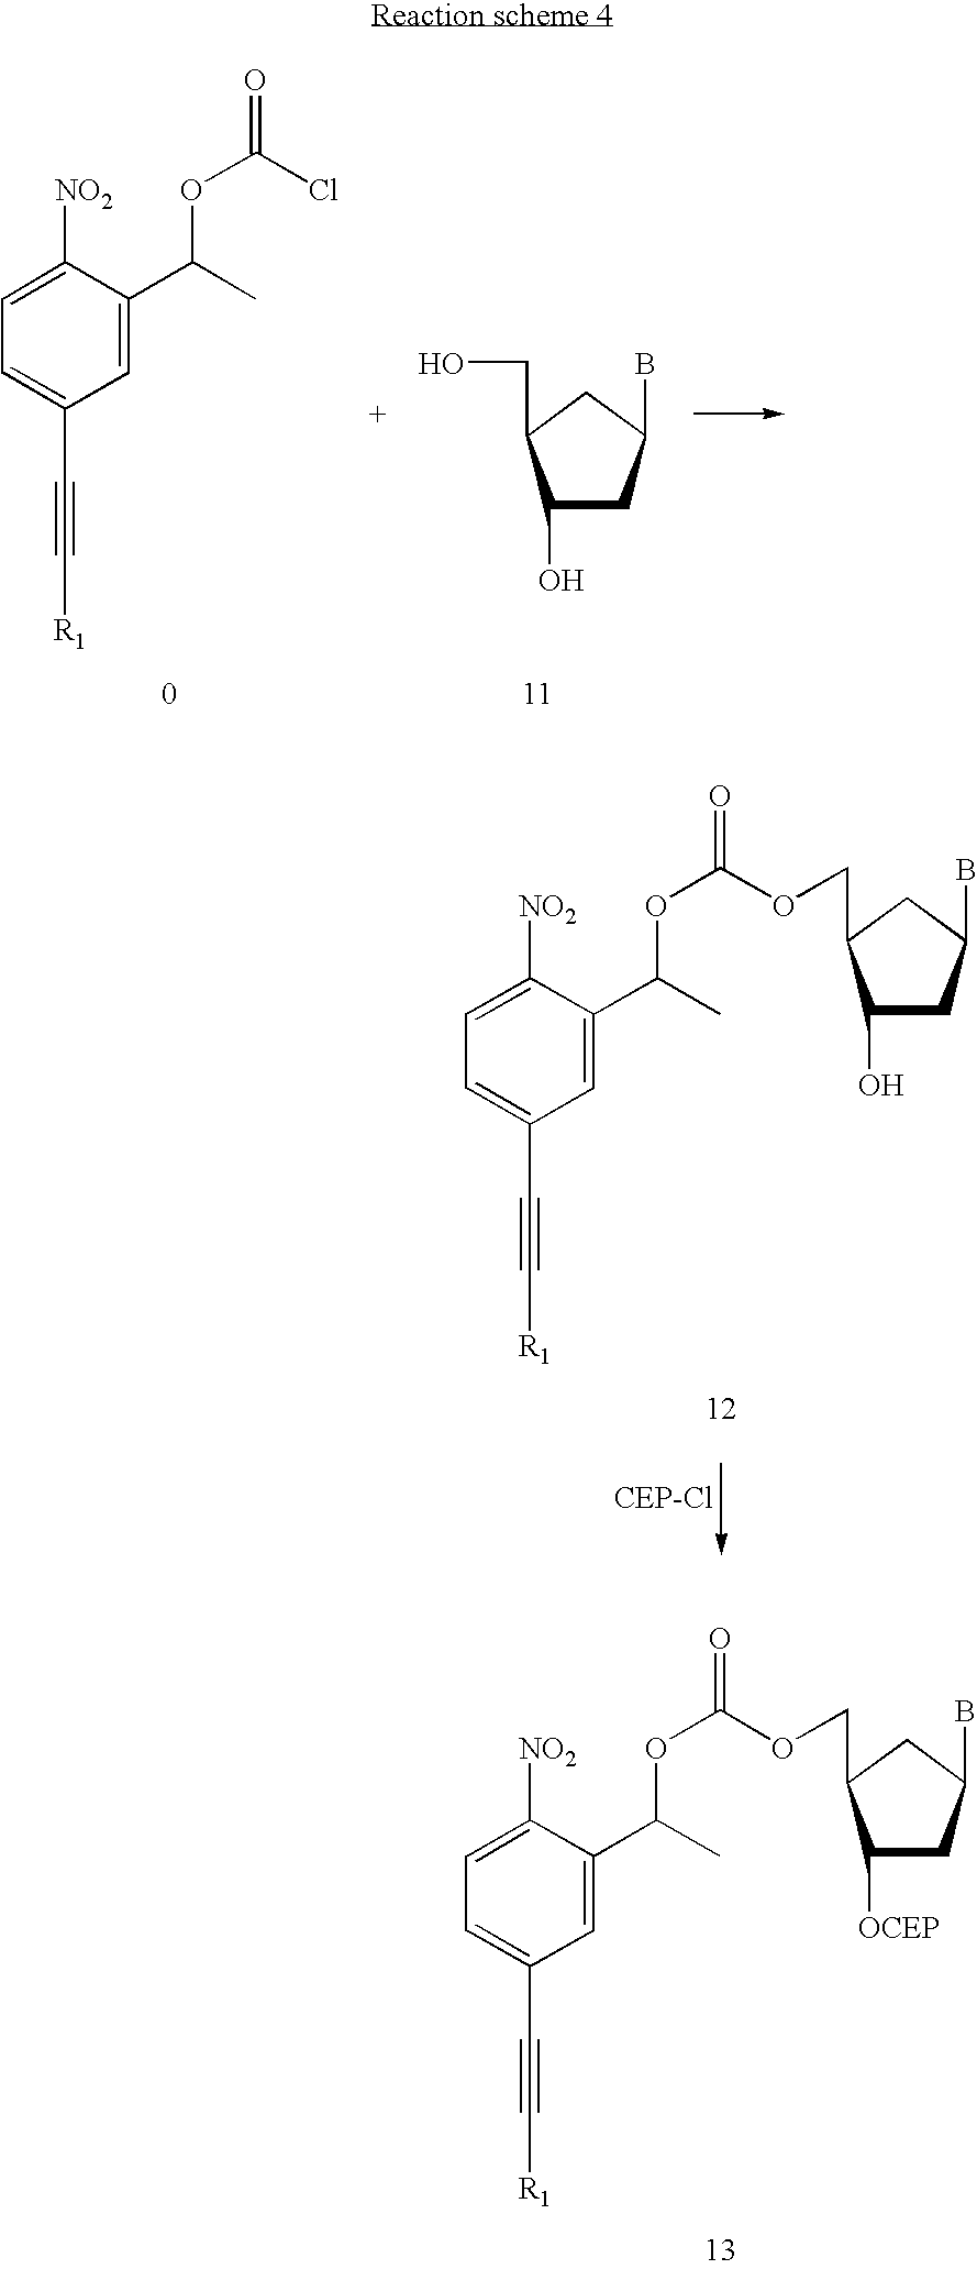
C1=C(C(C)OC(=O)Cl)C([NO2])=CC=C1C#C[R1].C1(O)CC(B)CC1CO.C1=C(C(C)OC(=O)OCC2C(O)CC(B)C2)C([NO2])=CC=C1C#C[R1].C1=C(C(C)OC(=O)OCC2C([OCEP])CC(B)C2)C([NO2])=CC=C1C#C[R1]
